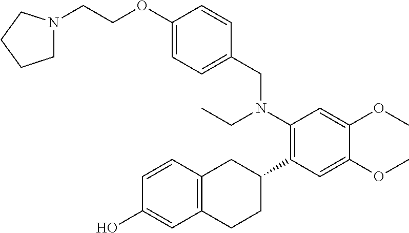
C(COC1=CC=C(CN(C2=C(C3CC4=C(CC3)C=C(O)C=C4)C=C(OC)C(OC)=C2)CC)C=C1)N1CCCC1
